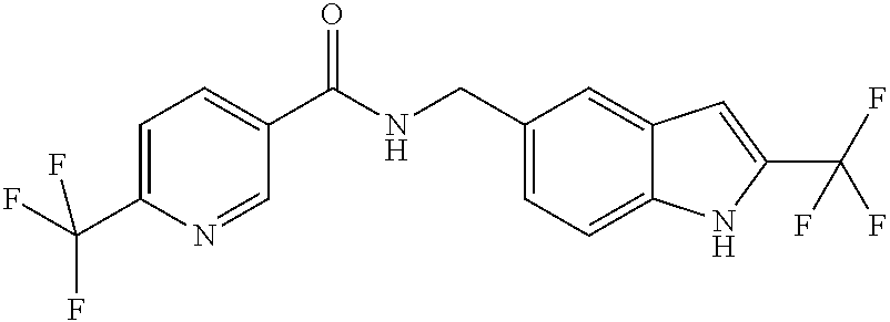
C1(CNC(C2=CC=C(C(F)(F)F)N=C2)=O)=CC=C2C(=C1)C=C(C(F)(F)F)N2
